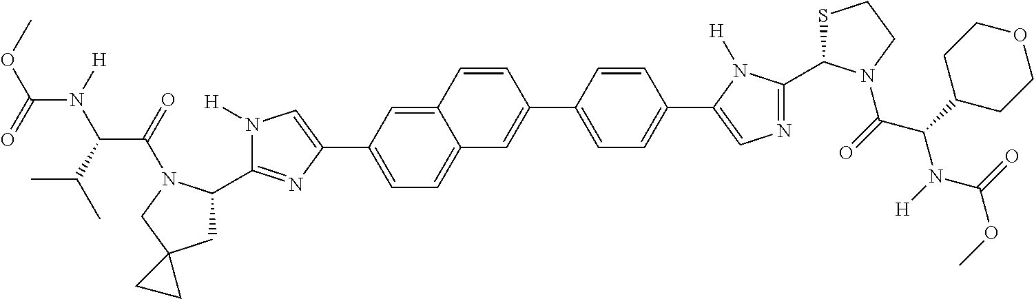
COC(=O)N([H])C(C(C)C)C(=O)N1C(C2=NC(C3=CC=C4C(=C3)C=CC(C3=CC=C(C5=CN=C(C6SCCN6C(C(C6CCOCC6)N([H])C(=O)OC)=O)N5[H])C=C3)=C4)=CN2[H])CC2(C1)CC2
